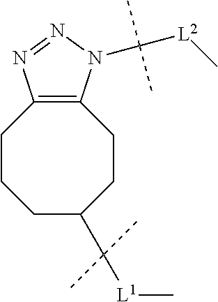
C1C(C([L1]C)(C)C)CCC2=C(CC1)N=NN2C([L2]C)(C)C
